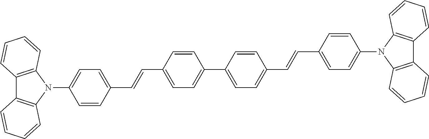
C12=C(N(C3=CC=C(C=CC4=CC=C(C5=CC=C(C=CC6=CC=C(N7C8=C(C9=C7C=CC=C9)C=CC=C8)C=C6)C=C5)C=C4)C=C3)C3=C1C=CC=C3)C=CC=C2
